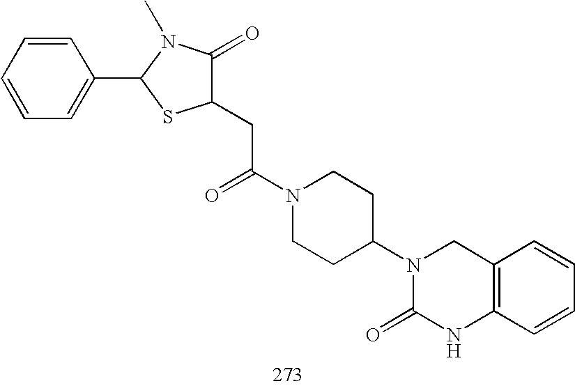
C1(CC(N2CCC(N3C(=O)NC4=C(C3)C=CC=C4)CC2)=O)C(=O)N(C)C(C2=CC=CC=C2)S1
